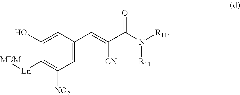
C1([Ln][MBM])=C([NO2])C=C(C=C([CN])C(N([R11])[R11])=O)C=C1O
